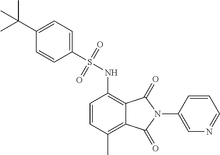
C1=CC(C)=C2C(=C1NS(=O)(=O)C1=CC=C(C(C)(C)C)C=C1)C(=O)N(C1=CN=CC=C1)C2=O
